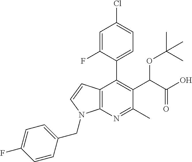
C12=C(N=C(C)C(C(C(O)=O)OC(C)(C)C)=C1C1=CC=C(Cl)C=C1F)N(CC1=CC=C(F)C=C1)C=C2
